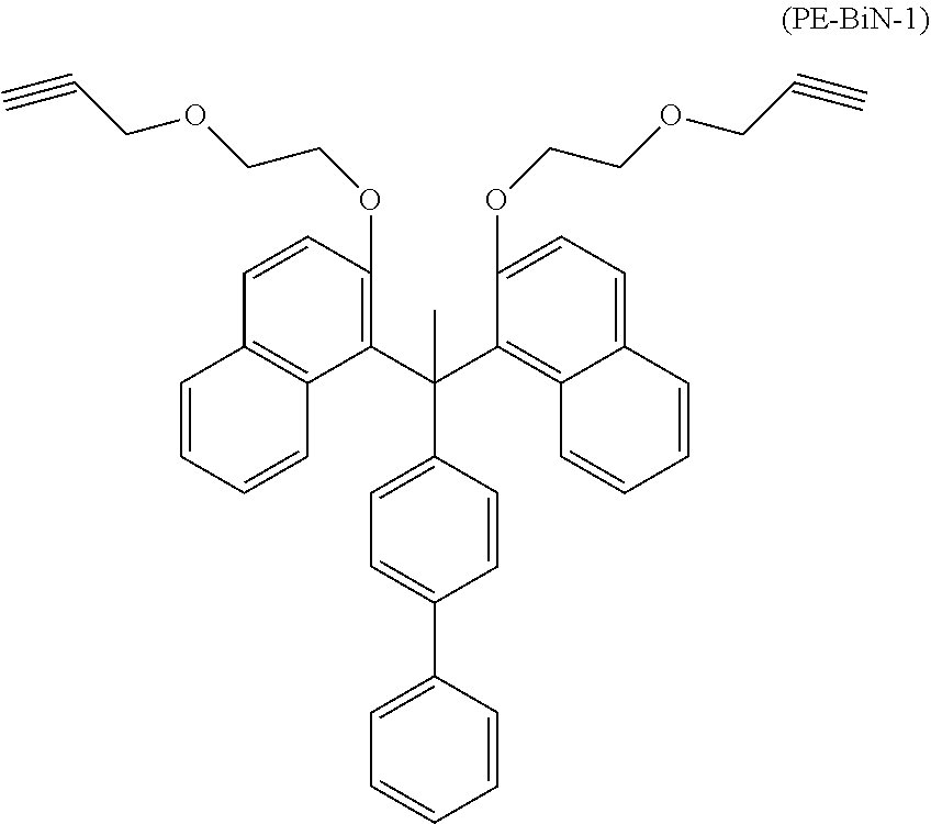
C1(C(C2=C3C(=CC=C2OCCOCC#C)C=CC=C3)(C2=CC=C(C3=CC=CC=C3)C=C2)C)=C(OCCOCC#C)C=CC2=C1C=CC=C2
